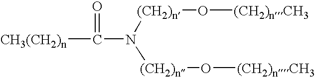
[CH3(CH2)n]C(=O)N([(CH2)n]O[(CH2)nCH3])[(CH2)n]O[(CH2)nCH3]
